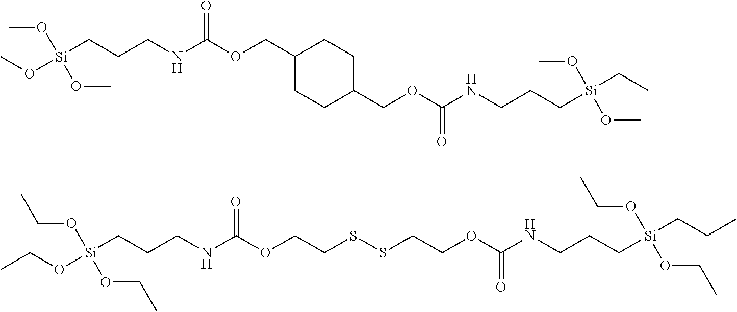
[Si](CCCNC(OCC1CCC(COC(=O)NCCC[Si](CC)(OC)OC)CC1)=O)(OC)(OC)OC.[Si](CCCNC(OCCSSCCOC(=O)NCCC[Si](CCC)(OCC)OCC)=O)(OCC)(OCC)OCC
